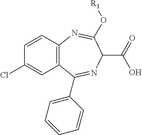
C1=CC2=C(C=C1Cl)C(C1=CC=CC=C1)=NC(C(O)=O)C(O[R1])=N2
